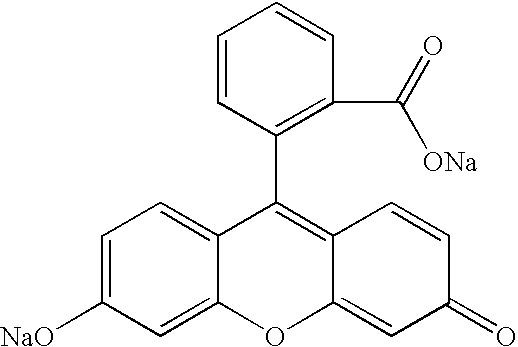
C1=C([NaO])C=C2C(=C1)C(C1=C(C(=O)[ONa])C=CC=C1)=C1C(=CC(=O)C=C1)O2
